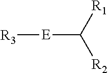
[R3][E]C([R2])[R1]
